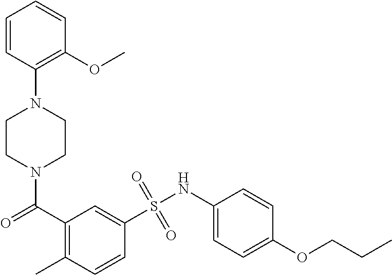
N1(C(C2=C(C)C=CC(S(NC3=CC=C(OCCC)C=C3)(=O)=O)=C2)=O)CCN(C2=C(OC)C=CC=C2)CC1
